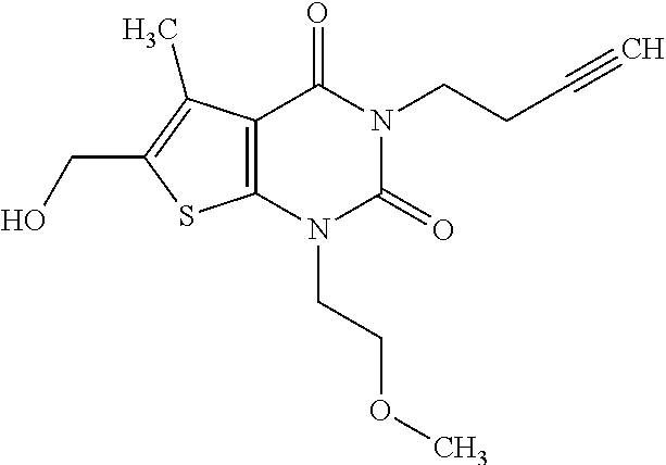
C12=C(N(CCOC)C(=O)N(CCC#C)C1=O)SC(CO)=C2C
